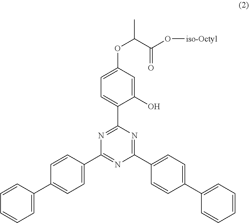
C1(C2=NC(C3=CC=C(OC(C(=O)O[iso-Octyl])C)C=C3O)=NC(C3=CC=C(C4=CC=CC=C4)C=C3)=N2)=CC=C(C2=CC=CC=C2)C=C1
